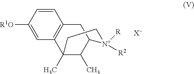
C1=C([R1O])C=CC2=C1C1(C)C(C)C(C2)[N+]([R2])([R])CC1.[X-]
